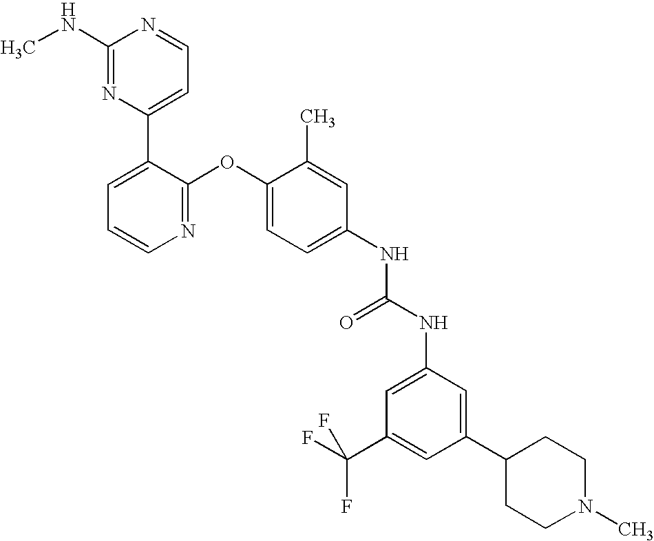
C1(NC)=NC(C2=CC=CN=C2OC2=CC=C(NC(NC3=CC(C(F)(F)F)=CC(C4CCN(C)CC4)=C3)=O)C=C2C)=CC=N1
